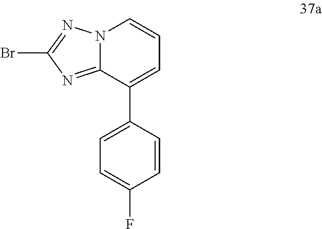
N12C(=NC(Br)=N1)C(C1=CC=C(F)C=C1)=CC=C2
